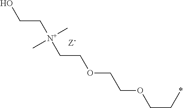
OCC[N+](CCOCCOCC*)(C)C
